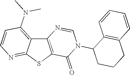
C12=C(SC3=NC=CC(N(C)C)=C13)C(=O)N(C1C3=C(C=CC=C3)CCC1)C=N2
